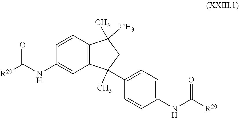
C12=C(C=CC(NC([R20])=O)=C1)C(C)(C)CC2(C1=CC=C(NC([R20])=O)C=C1)C
